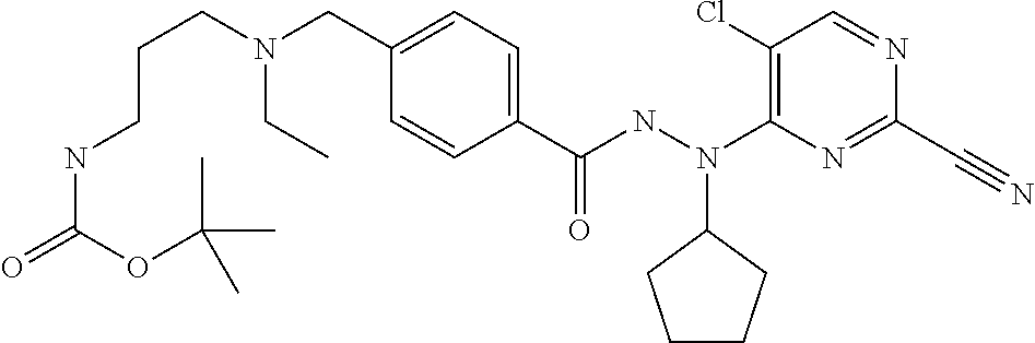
C1=CC(C(NN(C2=C(Cl)C=NC(C#N)=N2)C2CCCC2)=O)=CC=C1CN(CCCNC(=O)OC(C)(C)C)CC
